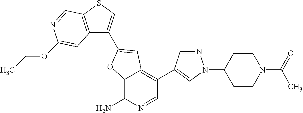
C12=C(N)N=CC(C3=CN(C4CCN(C(=O)C)CC4)N=C3)=C1C=C(C1=CSC3=C1C=C(OCC)N=C3)O2
